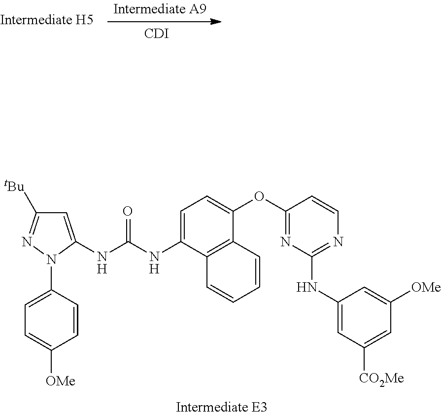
C1([tBu])=NN(C2=CC=C([OMe])C=C2)C(NC(NC2=CC=C(OC3=NC(NC4=CC([CO2Me])=CC([OMe])=C4)=NC=C3)C3=C2C=CC=C3)=O)=C1.[CDI]
